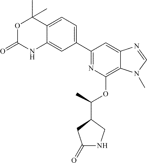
N1=C(C2=CC=C3C(=C2)NC(=O)OC3(C)C)C=C2C(=C1OC(C1CC(=O)NC1)C)N(C)C=N2
